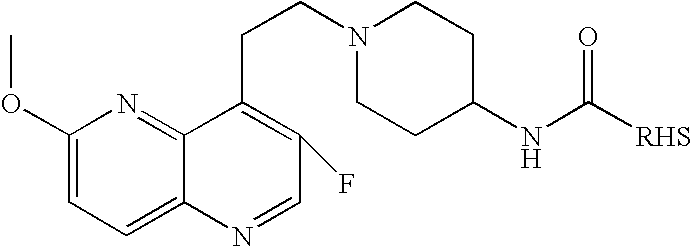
C1(OC)=CC=C2C(=N1)C(CCN1CCC(NC([RHS])=O)CC1)=C(F)C=N2
